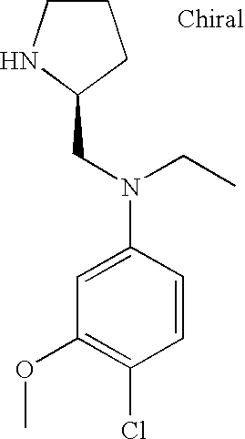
C1CNC(CN(CC)C2=CC(OC)=C(Cl)C=C2)C1
